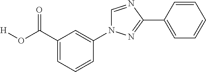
C1(C(O[H])=O)=CC=CC(N2C=NC(C3=CC=CC=C3)=N2)=C1
